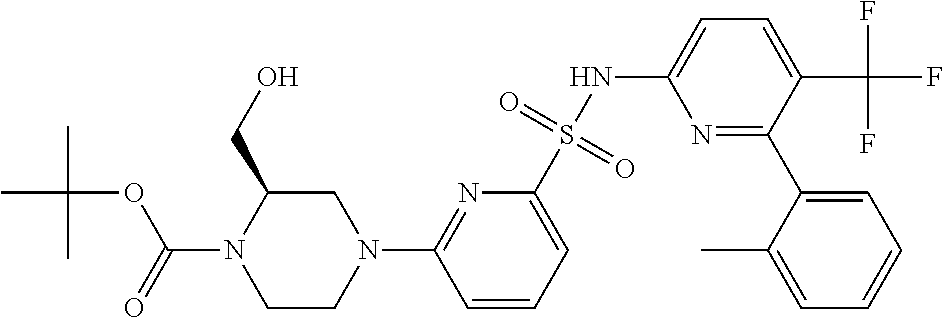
N1=C(C2=CC=CC=C2C)C(C(F)(F)F)=CC=C1NS(C1=CC=CC(N2CC(CO)N(C(=O)OC(C)(C)C)CC2)=N1)(=O)=O
